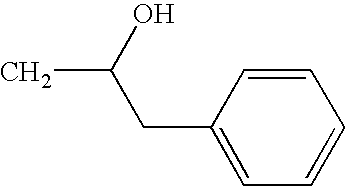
C1(CC(O)C)=CC=CC=C1
